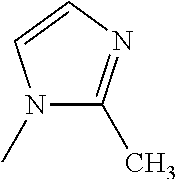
N1(C)C(C)=NC=C1
